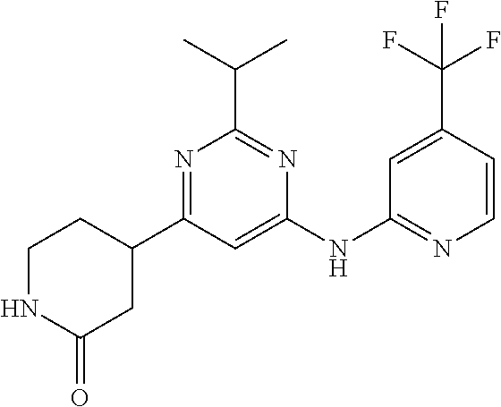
C1(NC2=NC=CC(C(F)(F)F)=C2)=CC(C2CCNC(=O)C2)=NC(C(C)C)=N1
